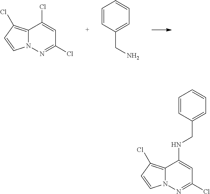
N12C(=C(Cl)C=C1)C(Cl)=CC(Cl)=N2.C1=CC(CN)=CC=C1.N12C(=C(Cl)C=C1)C(NCC1=CC=CC=C1)=CC(Cl)=N2
